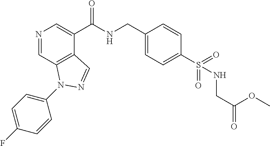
N1=CC2=C(C(C(NCC3=CC=C(S(NCC(OC)=O)(=O)=O)C=C3)=O)=C1)C=NN2C1=CC=C(F)C=C1
